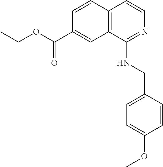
C1=CC2=C(C=C1C(OCC)=O)C(NCC1=CC=C(OC)C=C1)=NC=C2
